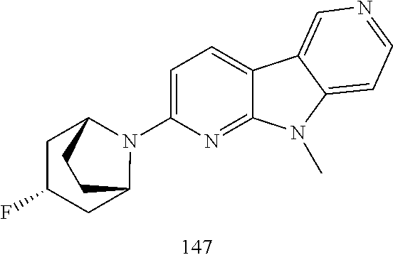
C1=C(N2C3CC(F)CC2CC3)N=C2C(=C1)C1=CN=CC=C1N2C
